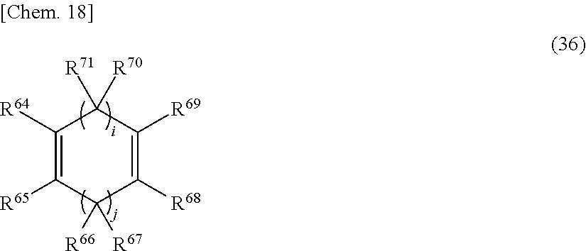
C1([R64])=C([R65])C([R66])([R67])C([R68])=C([R69])C1([R71])[R70]
